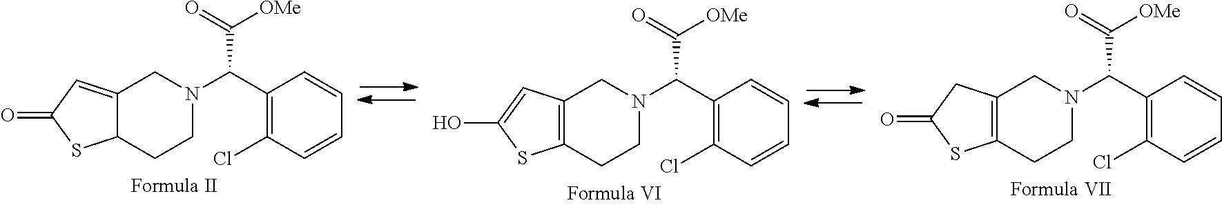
C12=CC(=O)SC1CCN(C(C1=C(Cl)C=CC=C1)C([OMe])=O)C2.C12=C(CCN(C(C3=C(Cl)C=CC=C3)C([OMe])=O)C1)SC(O)=C2.C12=C(CCN(C(C3=C(Cl)C=CC=C3)C([OMe])=O)C1)SC(=O)C2
